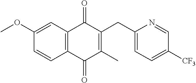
C1=CC2=C(C=C1OC)C(=O)C(CC1=CC=C([CF3])C=N1)=C(C)C2=O
